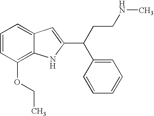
C1=CC(OCC)=C2C(=C1)C=C(C(C1=CC=CC=C1)CCNC)N2
